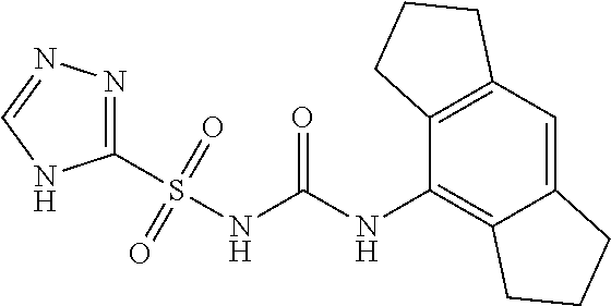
S(NC(=O)NC1=C2C(=CC3=C1CCC3)CCC2)(=O)(=O)C1=NN=CN1
